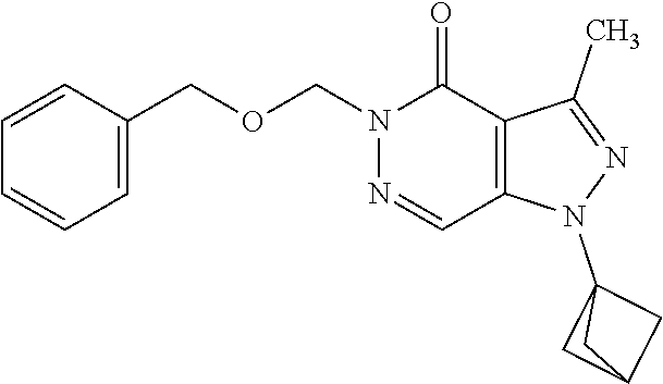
O(CN1N=CC2=C(C1=O)C(C)=NN2C12CC(C1)C2)CC1=CC=CC=C1
